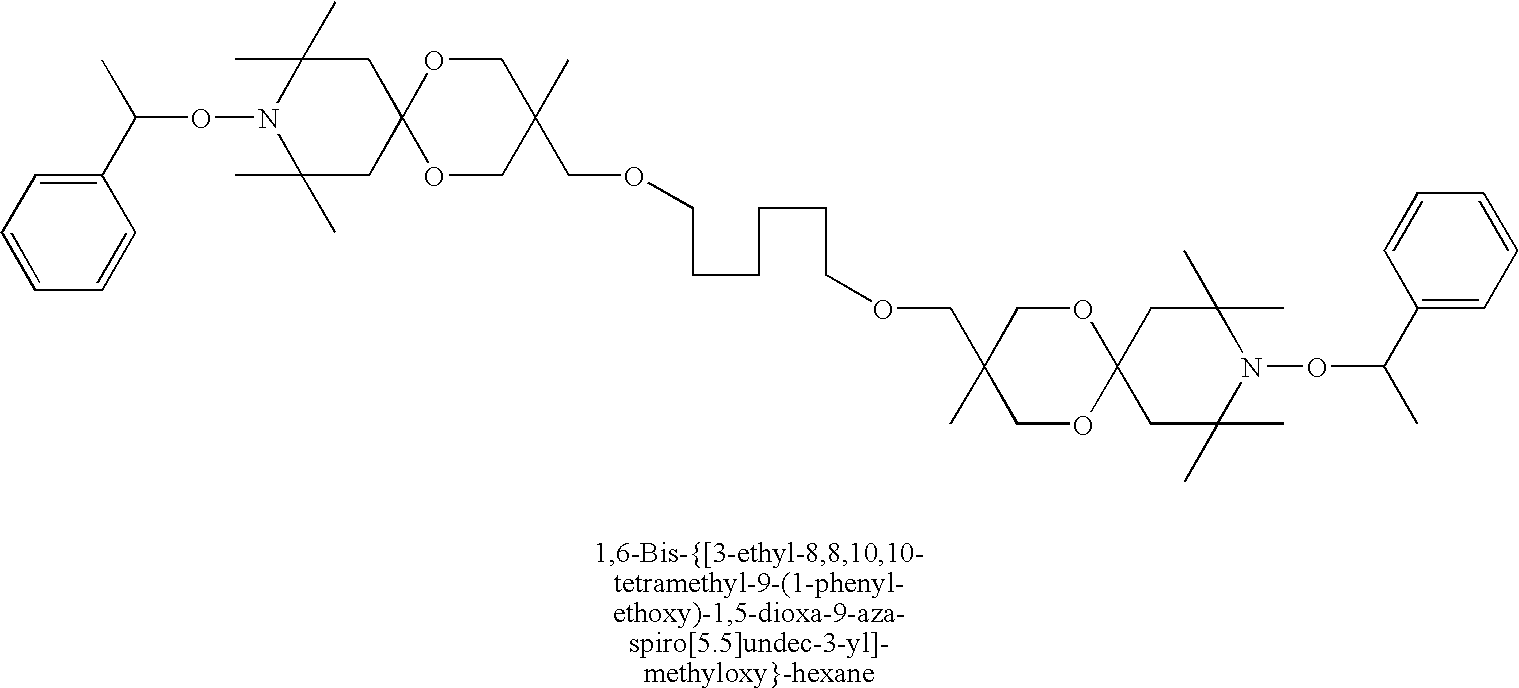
C1(C(C)ON2C(C)(C)CC3(CC2(C)C)OCC(C)(COCCCCCCOCC2(C)COC4(OC2)CC(C)(C)N(OC(C)C2=CC=CC=C2)C(C)(C)C4)CO3)=CC=CC=C1
